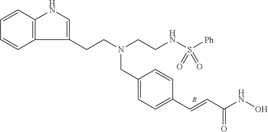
C1=CC2=C(C=C1)C(CCN(CC1=CC=C(C=CC(NO)=O)C=C1)CCNS([Ph])(=O)=O)=CN2
